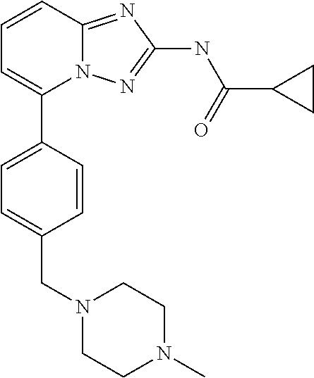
C1=CC2=NC(NC(C3CC3)=O)=NN2C(C2=CC=C(CN3CCN(C)CC3)C=C2)=C1
